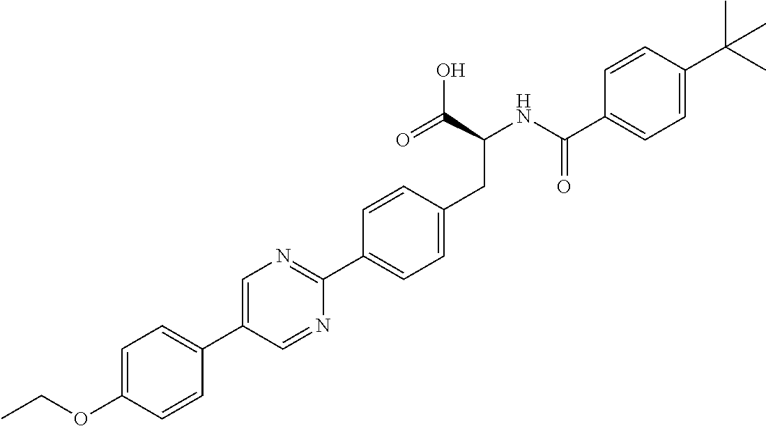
C(OC1=CC=C(C2=CN=C(C3=CC=C(CC(C(O)=O)NC(=O)C4=CC=C(C(C)(C)C)C=C4)C=C3)N=C2)C=C1)C
